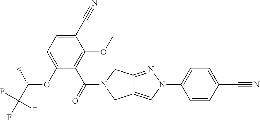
O(C1=CC=C(C#N)C(OC)=C1C(=O)N1CC2=CN(C3=CC=C(C#N)C=C3)N=C2C1)C(C(F)(F)F)C
